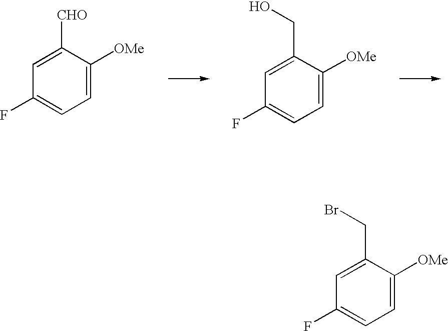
C1=C([CHO])C([OMe])=CC=C1F.C1=C(CO)C([OMe])=CC=C1F.C1=C(CBr)C([OMe])=CC=C1F
